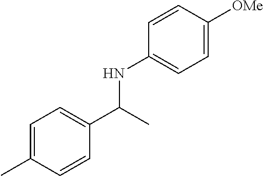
C1=C(C)C=CC(C(C)NC2=CC=C([OMe])C=C2)=C1
